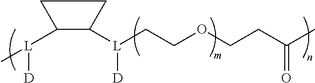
[L]([D])(C1CCC1[L]([D])CCOCCC(=O)C)C
